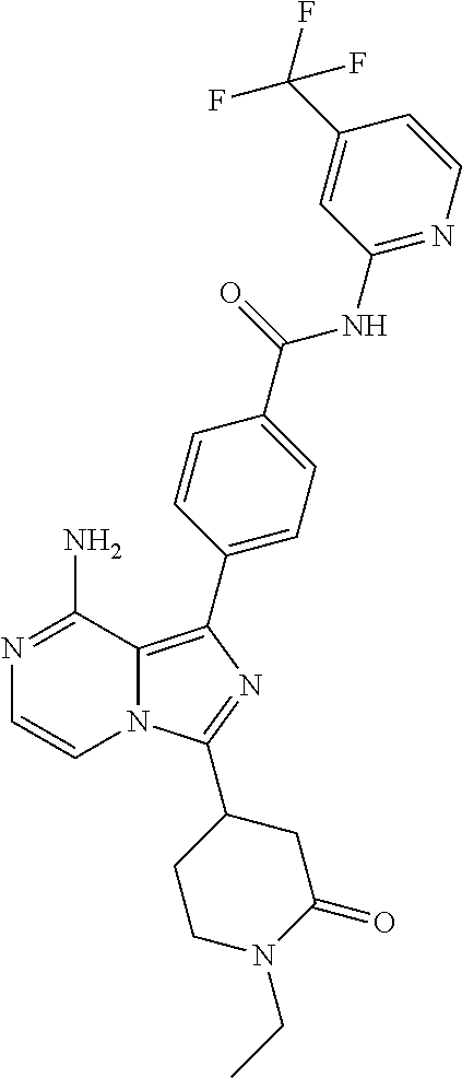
N1=C(N)C2=C(C3=CC=C(C(=O)NC4=NC=CC(C(F)(F)F)=C4)C=C3)N=C(C3CCN(CC)C(=O)C3)N2C=C1
